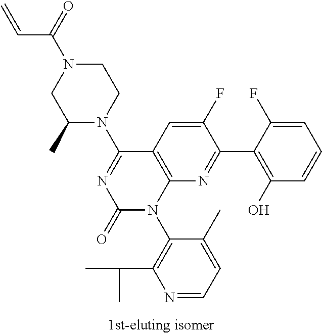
C1N(C(C=C)=O)CC(C)N(C2=NC(=O)N(C3=C(C(C)C)N=CC=C3C)C3=C2C=C(F)C(C2=C(O)C=CC=C2F)=N3)C1
